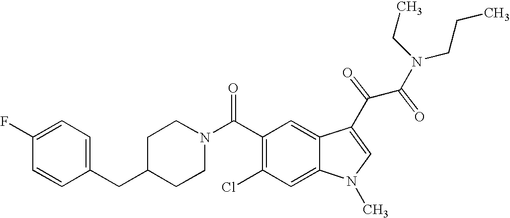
C1(F)=CC=C(CC2CCN(C(C3=C(Cl)C=C4C(=C3)C(C(C(N(CCC)CC)=O)=O)=CN4C)=O)CC2)C=C1
